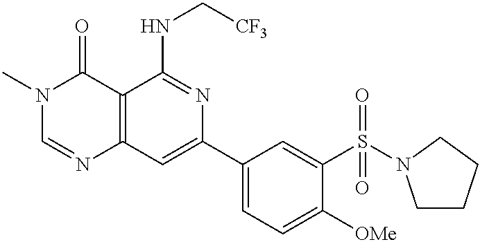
C12=C(C=C(C3=CC=C([OMe])C(S(=O)(=O)N4CCCC4)=C3)N=C1NC[CF3])N=CN(C)C2=O
